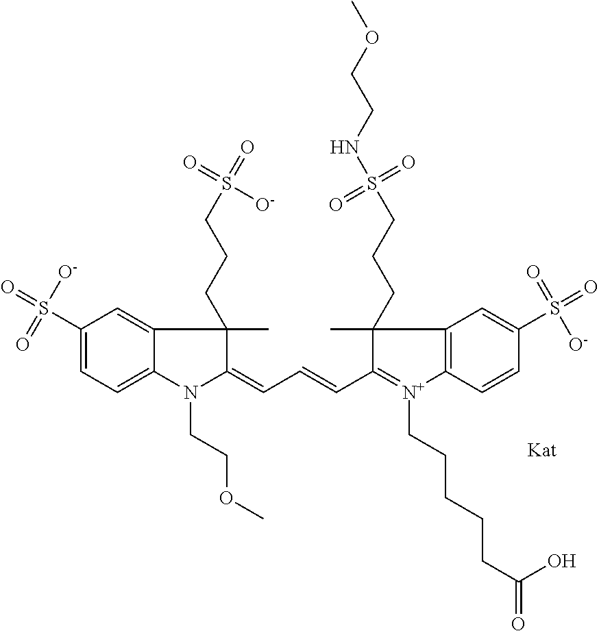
C1(=CC=CC2=[N+](CCCCCC(=O)O)C3=C(C=C(S(=O)(=O)[O-])C=C3)C2(CCCS(NCCOC)(=O)=O)C)N(CCOC)C2=CC=C(S(=O)([O-])=O)C=C2C1(C)CCCS(=O)([O-])=O
